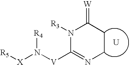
N1([R3])C([V]N([X][R5])[R4])=NCCC1=[W].[U]
